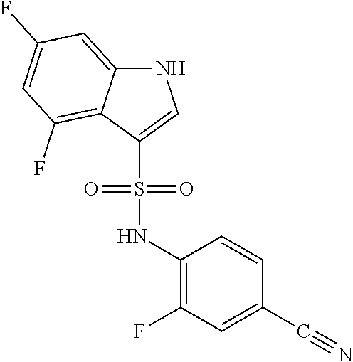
N1C2=CC(F)=CC(F)=C2C(S(=O)(=O)NC2=C(F)C=C(C#N)C=C2)=C1
